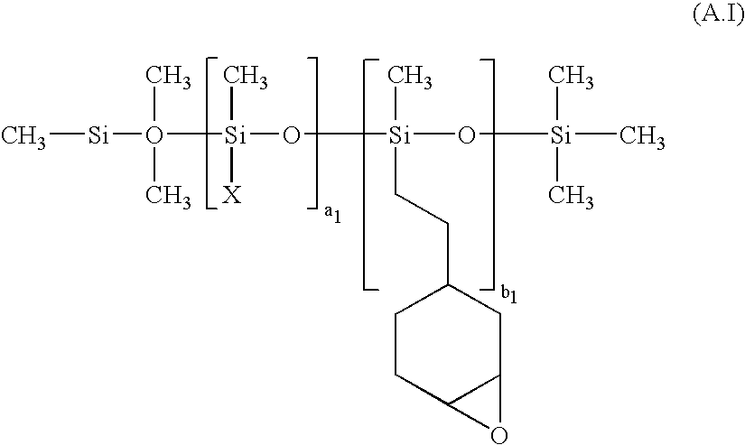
C[Si]O([Si](O[Si](O[Si](C)(C)C)(C)CCC1CCC2C(C1)O2)(C)[X])(C)C
